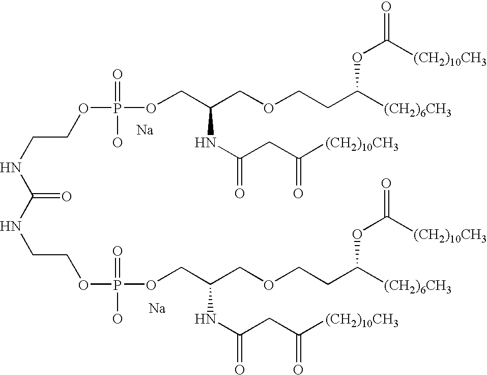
[Na].[Na].N(CCOP(OCC(COCCC([(CH2)6CH3])OC(=O)[(CH2)10CH3])NC(=O)CC([(CH2)10CH3])=O)(=O)O)C(=O)NCCOP(O)(=O)OCC(COCCC([(CH2)6CH3])OC(=O)[(CH2)10CH3])NC(=O)CC([(CH2)10CH3])=O
